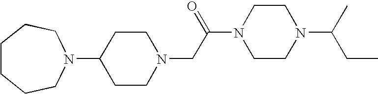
C1(N2CCCCCC2)CCN(CC(N2CCN(C(CC)C)CC2)=O)CC1
